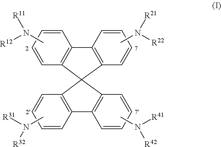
C1=CC=CC2=C1C1=C(C=CC=C1)C21C2=C(C=CC=C2)C2=C1C=CC=C2.CN([R41])[R42].CN([R31])[R32].CN([R22])[R21].CN([R12])[R11]
